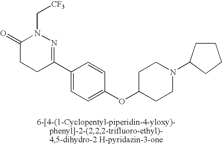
C1(=O)CCC(C2=CC=C(OC3CCN(C4CCCC4)CC3)C=C2)=NN1C[CF3]
